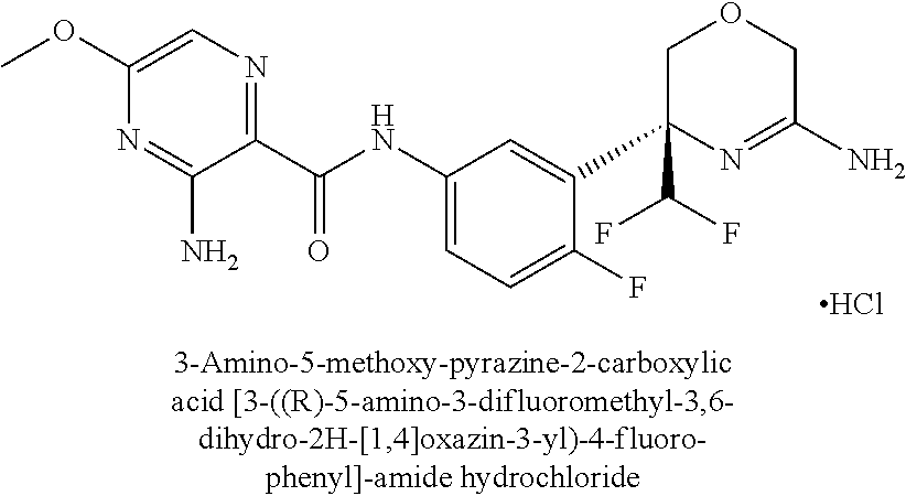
C1(C(NC2=CC=C(F)C(C3(C(F)F)N=C(N)COC3)=C2)=O)=NC=C(OC)N=C1N.Cl
